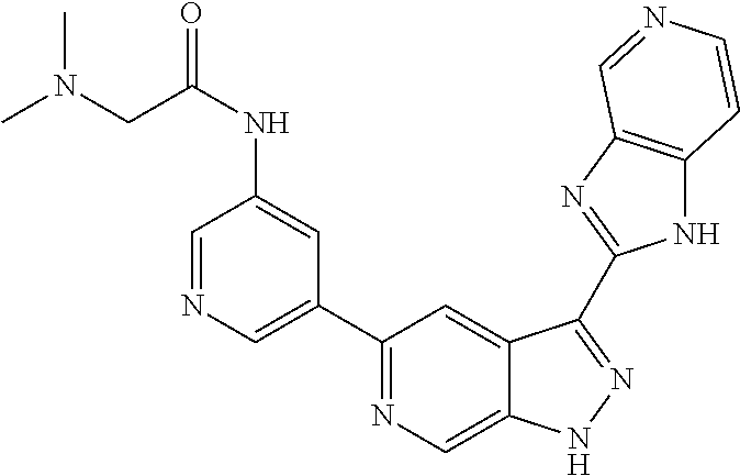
C1(C2=CN=CC(NC(CN(C)C)=O)=C2)=NC=C2C(=C1)C(C1=NC3=C(N1)C=CN=C3)=NN2
